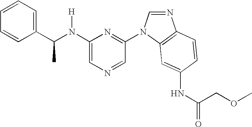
C1(N(C(C2=CC=CC=C2)C)[H])=CN=CC(N2C=NC3=C2C=C(NC(=O)COC)C=C3)=N1
